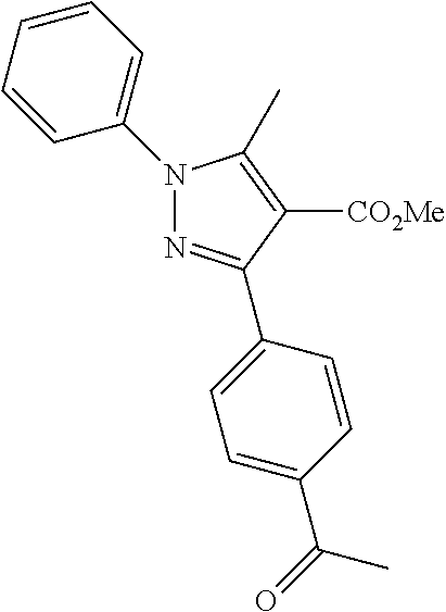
N1(C2=CC=CC=C2)N=C(C2=CC=C(C(=O)C)C=C2)C([CO2Me])=C1C
